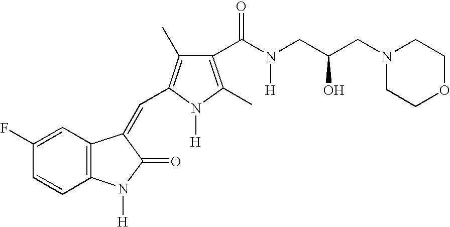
C1(F)=CC2=C(C=C1)N([H])C(=O)C2=CC1=C(C)C(C(N(CC(CN2CCOCC2)O)[H])=O)=C(C)N1[H]
